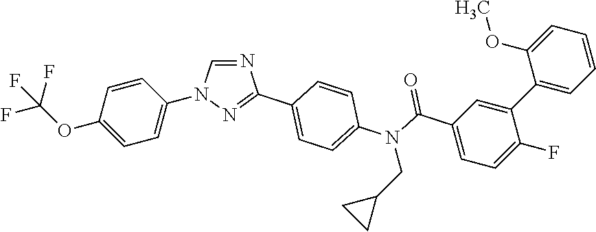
C1(OC(F)(F)F)=CC=C(N2C=NC(C3=CC=C(N(C(C4=CC=C(F)C(C5=CC=CC=C5OC)=C4)=O)CC4CC4)C=C3)=N2)C=C1
